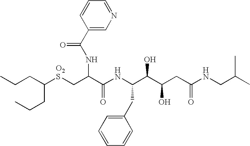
C(CC(CCC)[O2S]CC(C(NC(C(C(CC(NCC(C)C)=O)O)O)CC1=CC=CC=C1)=O)NC(=O)C1=CN=CC=C1)C
